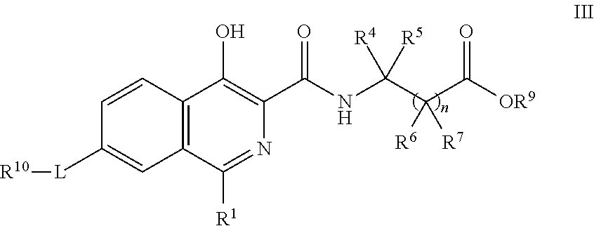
C12=C(C([R1])=NC(C(NC(C(C([OR9])=O)([R6])[R7])([R4])[R5])=O)=C1O)C=C([L][R10])C=C2
